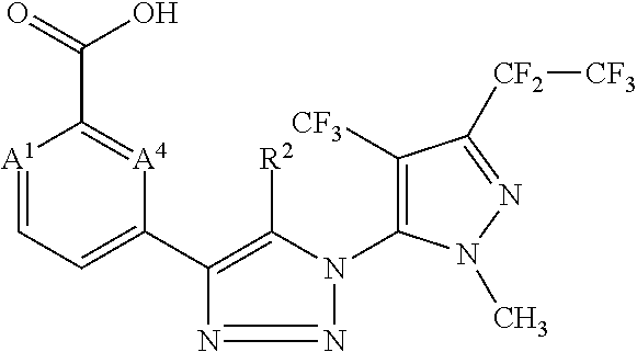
[A1]1=CC=C(C2=C([R2])N(C3=C([CF3])C([CF2][CF3])=NN3C)N=N2)[A4]=C1C(=O)O
